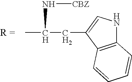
CC(CC1=CNC2=C1C=CC=C2)N[CBZ]
